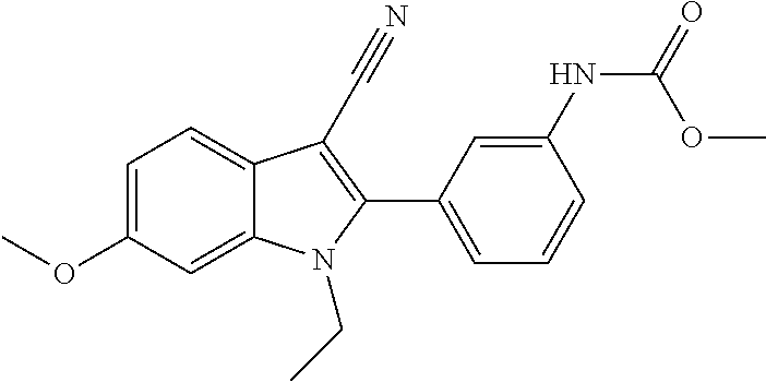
C1=C2C(=CC=C1OC)C(C#N)=C(C1=CC=CC(NC(=O)OC)=C1)N2CC
